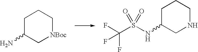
C1C(N)C[NBoc]CC1.C(S(NC1CNCCC1)(=O)=O)(F)(F)F
